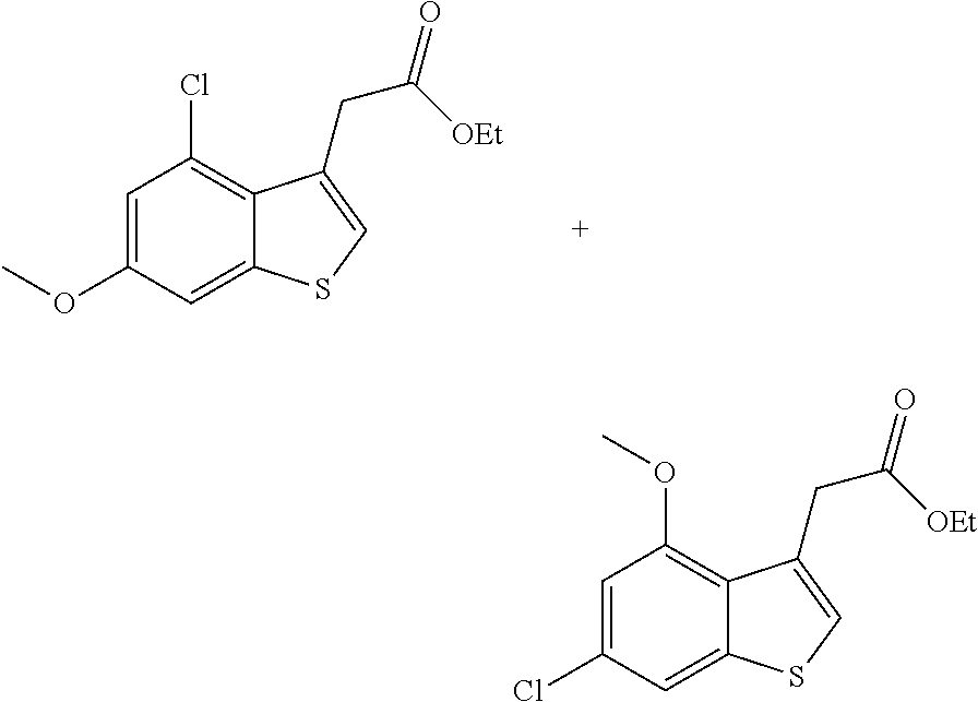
C1=C(OC)C=C2C(=C1Cl)C(CC([OEt])=O)=CS2.C1=C(Cl)C=C2C(=C1OC)C(CC([OEt])=O)=CS2
